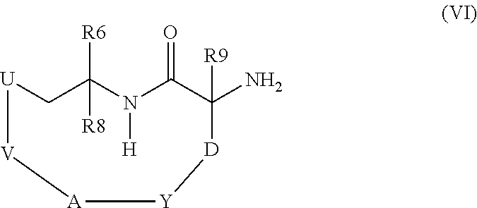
[U]1CC([R6])([R8])N([H])C(=O)C(N)([R9])[D][Y][A][V]1
